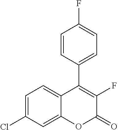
C1=C(Cl)C=C2C(=C1)C(C1=CC=C(F)C=C1)=C(F)C(=O)O2
